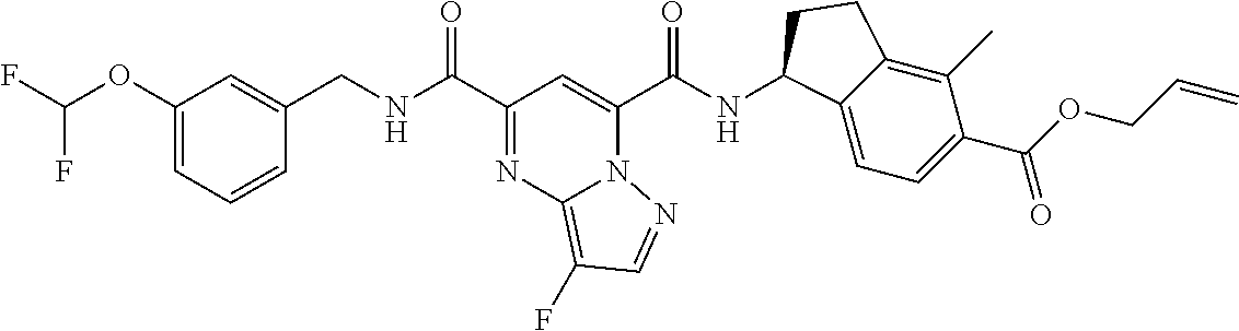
C(NC(C1=NC2=C(F)C=NN2C(C(NC2C3=CC=C(C(OCC=C)=O)C(C)=C3CC2)=O)=C1)=O)C1=CC(OC(F)F)=CC=C1
